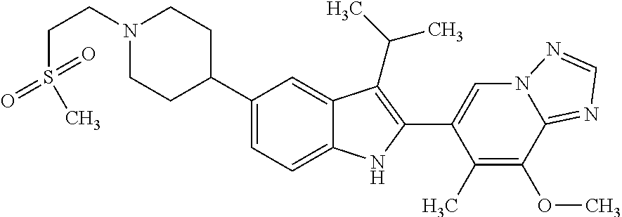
N1(CCS(=O)(=O)C)CCC(C2=CC=C3C(=C2)C(C(C)C)=C(C2=CN4C(=NC=N4)C(OC)=C2C)N3)CC1
